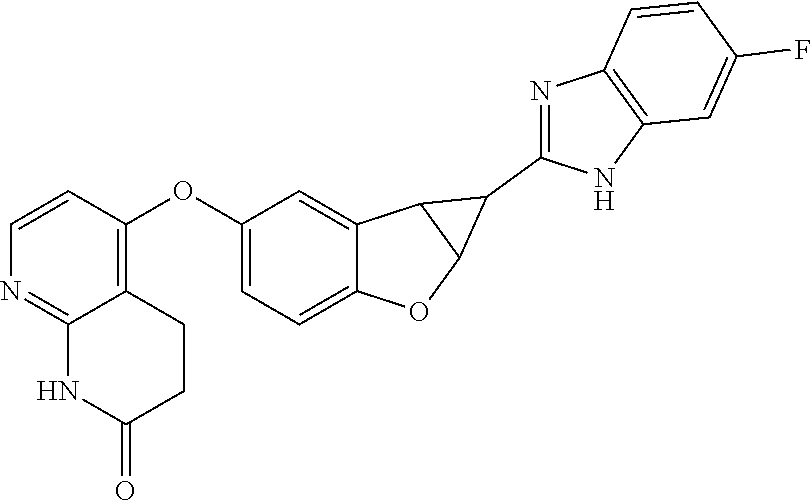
C1=CC(OC2=CC=C3C(=C2)C2C(O3)C2C2=NC3=C(N2)C=C(F)C=C3)=C2C(=N1)NC(=O)CC2
